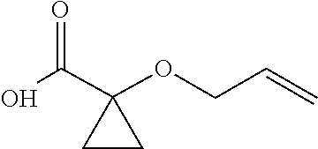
C(=C)COC1(C(O)=O)CC1
